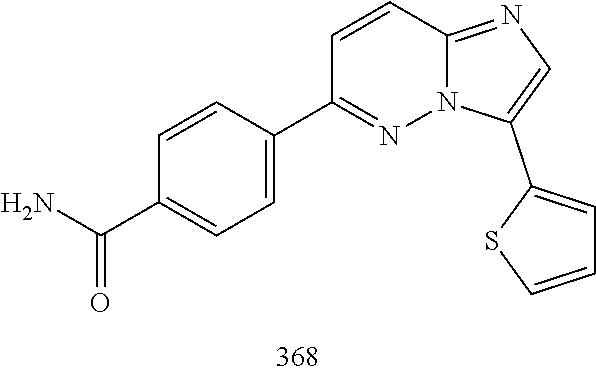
C1=CC2=NC=C(C3=CC=CS3)N2N=C1C1=CC=C(C(=O)N)C=C1
